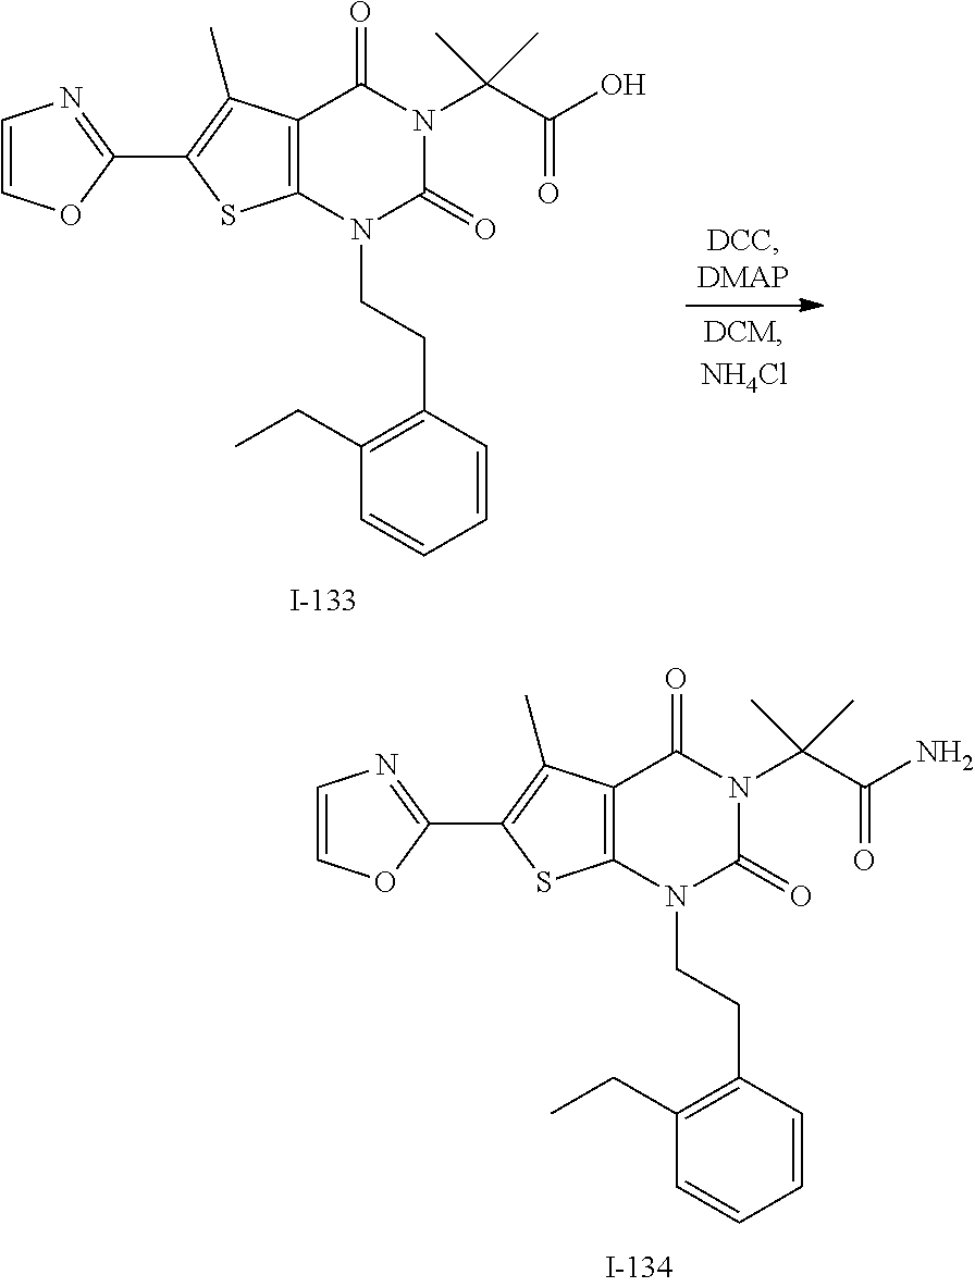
C1=COC(C2=C(C)C3=C(S2)N(CCC2=C(CC)C=CC=C2)C(=O)N(C(C(N)=O)(C)C)C3=O)=N1.C1=COC(C2=C(C)C3=C(S2)N(CCC2=C(CC)C=CC=C2)C(=O)N(C(C(O)=O)(C)C)C3=O)=N1
